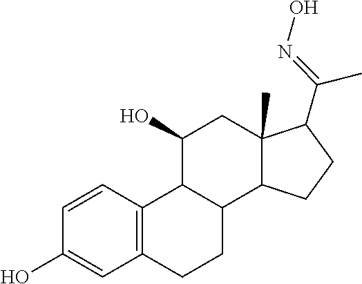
C1=CC2=C(C=C1O)CCC1C2C(O)CC2(C)C1CCC2C(=NO)C
